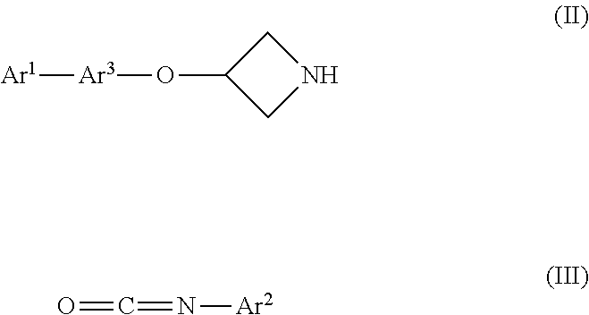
N1CC(O[Ar3][Ar1])C1.O=C=N[Ar2]
